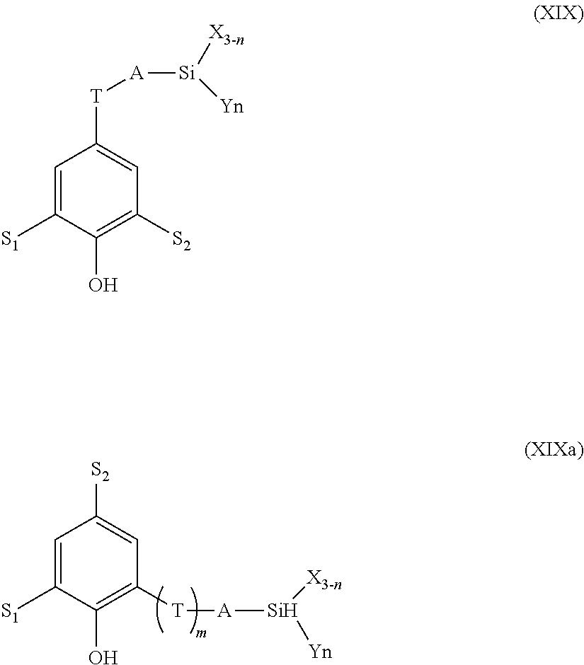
C1=C([S1])C(O)=C([T][A][Si]([X3-n])[Yn])C=C1[S2].C1=C([S1])C(O)=C([S2])C=C1[T][A][Si]([X3-n])[Yn]
